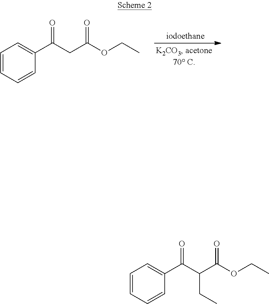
C1=CC=CC(C(CC(OCC)=O)=O)=C1.C1=CC=CC(C(C(C(OCC)=O)CC)=O)=C1
